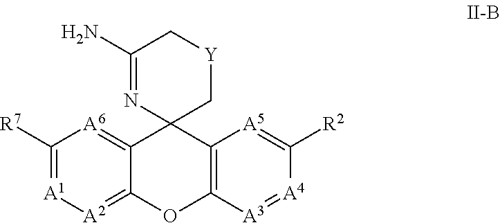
C1([R7])=[A1][A2]=C2C(=[A6]1)C1(C3=C(O2)[A3]=[A4]C([R2])=[A5]3)C[Y]CC(N)=N1
